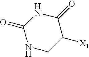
N1CC([X1])C(=O)NC1=O
